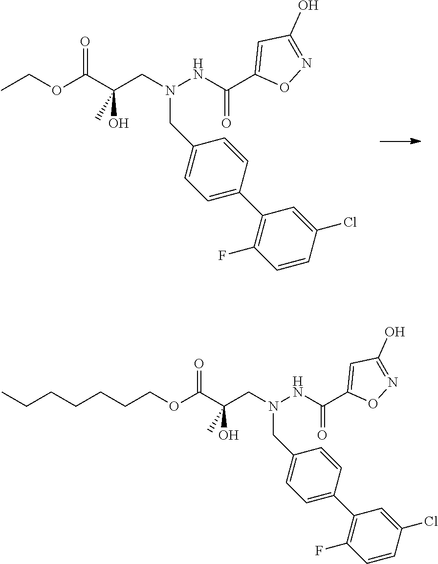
C1=C(C2=C(F)C=CC(Cl)=C2)C=CC(CN(NC(=O)C2=CC(O)=NO2)CC(C(OCC)=O)(O)C)=C1.C1=C(C2=C(F)C=CC(Cl)=C2)C=CC(CN(NC(=O)C2=CC(O)=NO2)CC(C(=O)OCCCCCCC)(O)C)=C1
